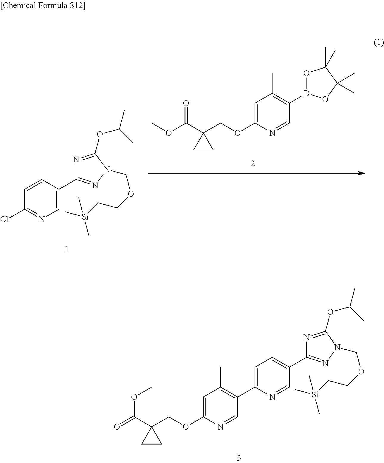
C1(C2=C(C)C=C(OCC3(C(OC)=O)CC3)N=C2)=CC=C(C2=NN(COCC[Si](C)(C)C)C(OC(C)C)=N2)C=N1.B1(C2=C(C)C=C(OCC3(C(OC)=O)CC3)N=C2)OC(C)(C)C(C)(C)O1.C1(Cl)=NC=C(C2=NN(COCC[Si](C)(C)C)C(OC(C)C)=N2)C=C1
